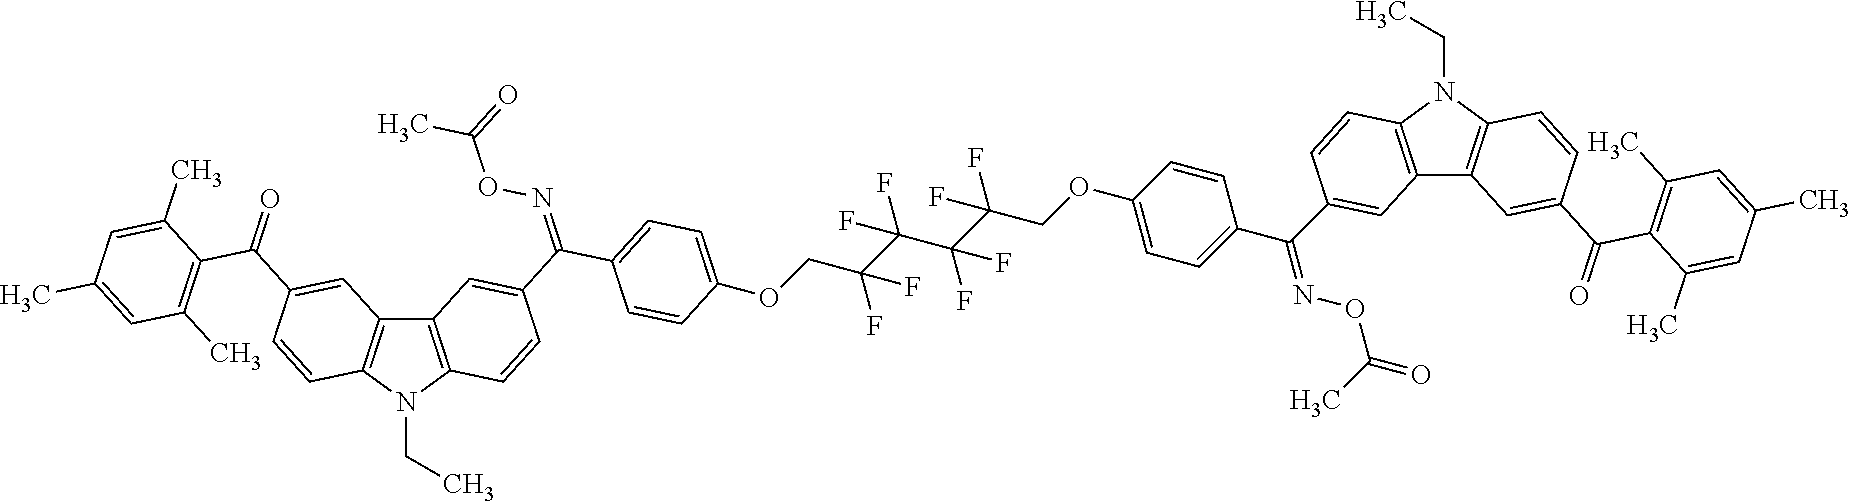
C12=C(N(CC)C3=C1C=C(C(C1=C(C)C=C(C)C=C1C)=O)C=C3)C=CC(C(=NOC(C)=O)C1=CC=C(OCC(C(C(C(COC3=CC=C(C(=NOC(=O)C)C4=CC5=C(N(CC)C6=C5C=C(C(C5=C(C)C=C(C)C=C5C)=O)C=C6)C=C4)C=C3)(F)F)(F)F)(F)F)(F)F)C=C1)=C2
